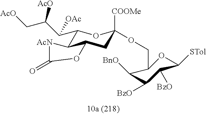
C1(C(C(C[AcO])[AcO])[OAc])C2C(CC([COOMe])(OCC3C([BnO])C([BzO])C([BzO])C([STol])O3)O1)OC(=O)[AcN]2
